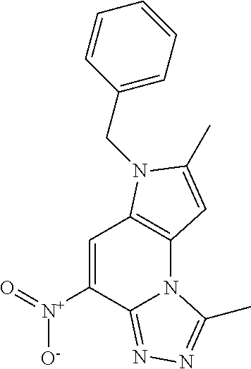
C1=C([N+](=O)[O-])C2=NN=C(C)N2C2=C1N(CC1=CC=CC=C1)C(C)=C2
